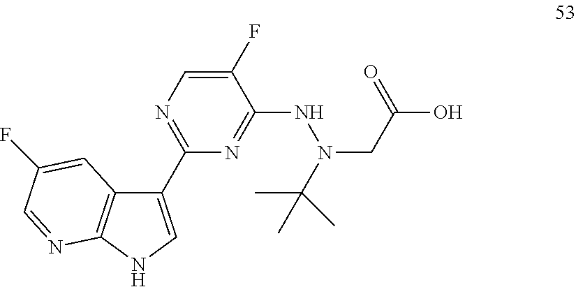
C1(C2=NC=C(F)C(NN(C(C)(C)C)CC(O)=O)=N2)=CNC2=C1C=C(F)C=N2
